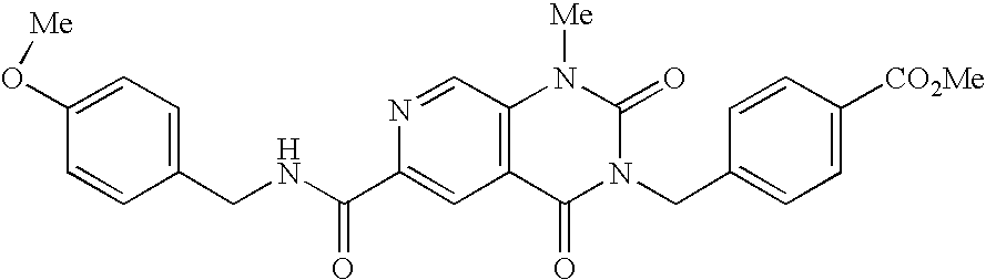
C1=C(O[Me])C=CC(CNC(C2=CC3=C(C=N2)N([Me])C(=O)N(CC2=CC=C([CO2Me])C=C2)C3=O)=O)=C1
